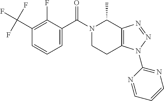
C1(C(F)(F)F)=C(F)C(C(N2CCC3=C(C2C)N=NN3C2=NC=CC=N2)=O)=CC=C1
